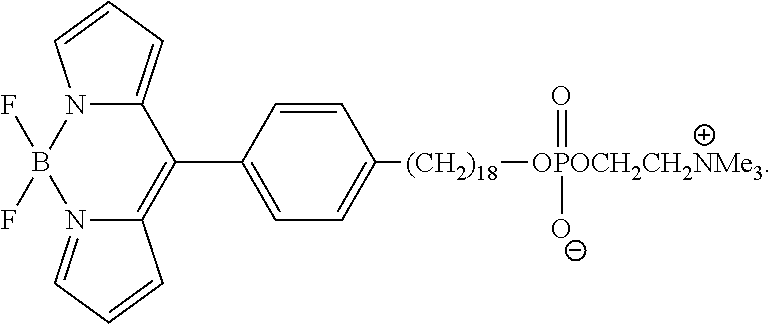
C12=CC=CN1B(F)(F)N1=CC=CC1=C2C1=CC=C([(CH2)18][OPOCH2CH2NMe3](=O)[O-])C=C1
